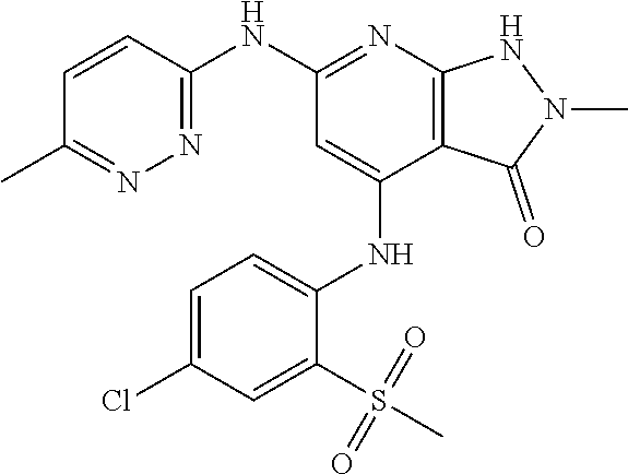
C1(NC2=NC3=C(C(NC4=CC=C(Cl)C=C4S(C)(=O)=O)=C2)C(=O)N(C)N3)=NN=C(C)C=C1
